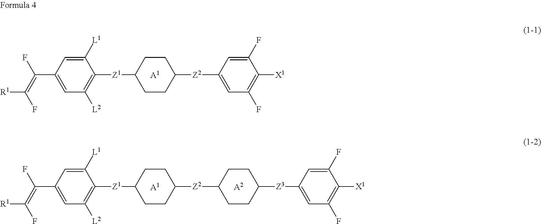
[A1].C1([L1])=CC(C(F)=C([R1])F)=CC([L2])=C1[Z1]C1CCC([Z2]C2CCC([Z3]C3=CC(F)=C([X1])C(F)=C3)CC2)CC1.[A2].[A1].C1([L1])=CC(C(F)=C([R1])F)=CC([L2])=C1[Z1]C1CCC([Z2]C2=CC(F)=C([X1])C(F)=C2)CC1
